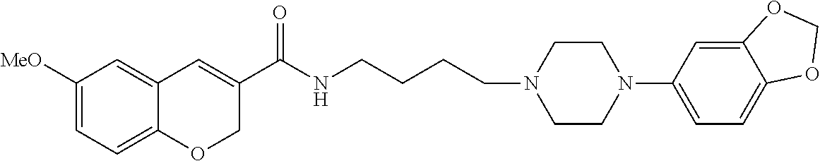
C1([MeO])=CC=C2C(=C1)C=C(C(NCCCCN1CCN(C3=CC=C4C(=C3)OCO4)CC1)=O)CO2
